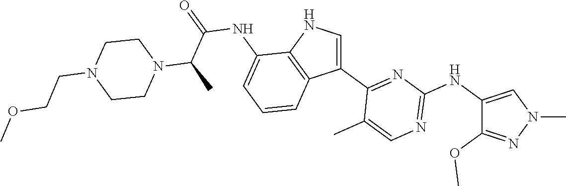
N1=C(NC2=CN(C)N=C2OC)N=C(C2=CNC3=C2C=CC=C3NC(=O)C(C)N2CCN(CCOC)CC2)C(C)=C1
